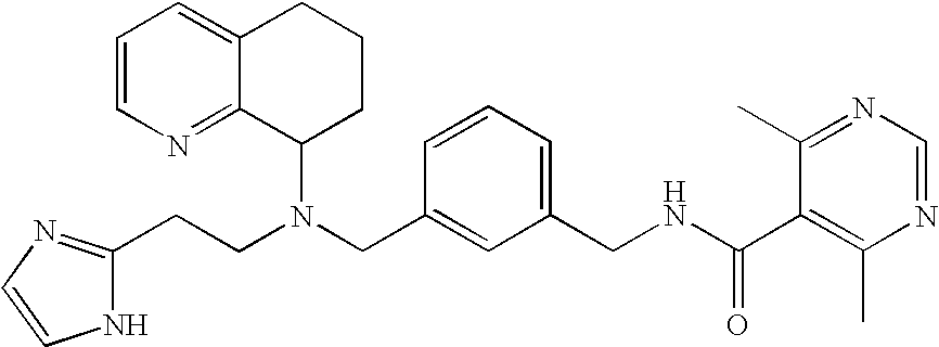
N(CC1=CC(CNC(C2=C(C)N=CN=C2C)=O)=CC=C1)(C1CCCC2=CC=CN=C12)CCC1=NC=CN1
